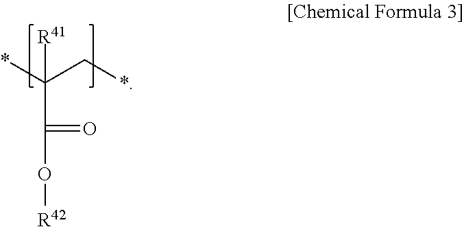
*C(C*)([R41])C(O[R42])=O
